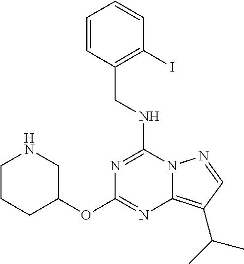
C(NC1=NC(OC2CNCCC2)=NC2=C(C(C)C)C=NN12)C1=C(I)C=CC=C1
